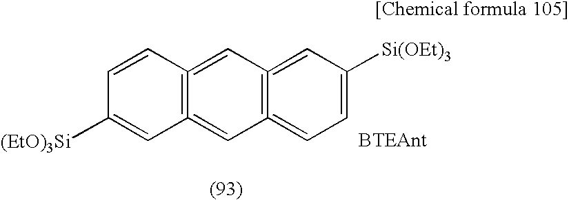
C12=C(=CC3=C(=CC=C([Si(OEt)3])C=3)C=1)C=CC([(EtO)3Si])=C2
